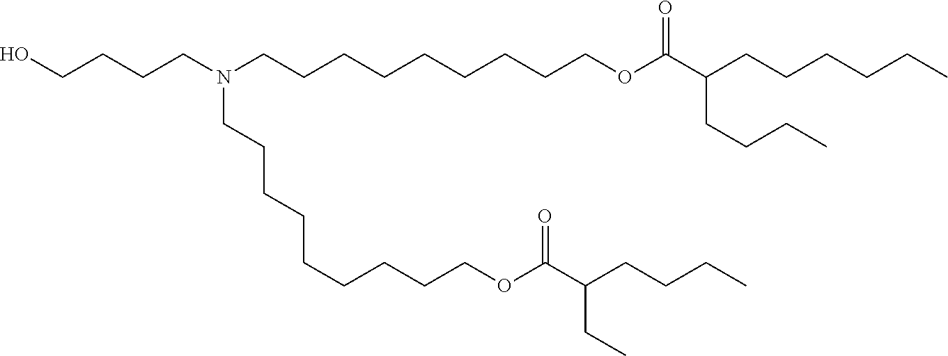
OCCCCN(CCCCCCCCCOC(C(CCCCCC)CCCC)=O)CCCCCCCCCOC(C(CCCC)CC)=O
